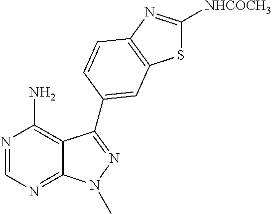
N1=CN=C2C(=C1N)C(C1=CC3=C(N=C([NHCOCH3])S3)C=C1)=NN2C
